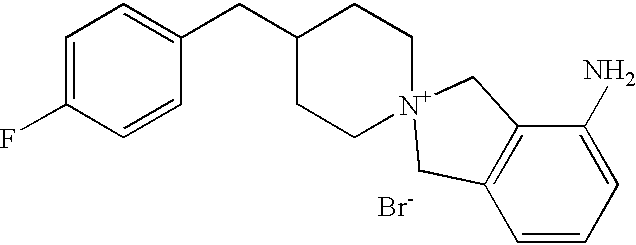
C1=C(F)C=CC(CC2CC[N+]3(CC2)CC2=C(C=CC=C2N)C3)=C1.[Br-]
